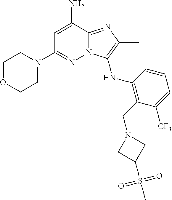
NC1=CC(N2CCOCC2)=NN2C1=NC(C)=C2NC1=C(CN2CC(S(C)(=O)=O)C2)C([CF3])=CC=C1
